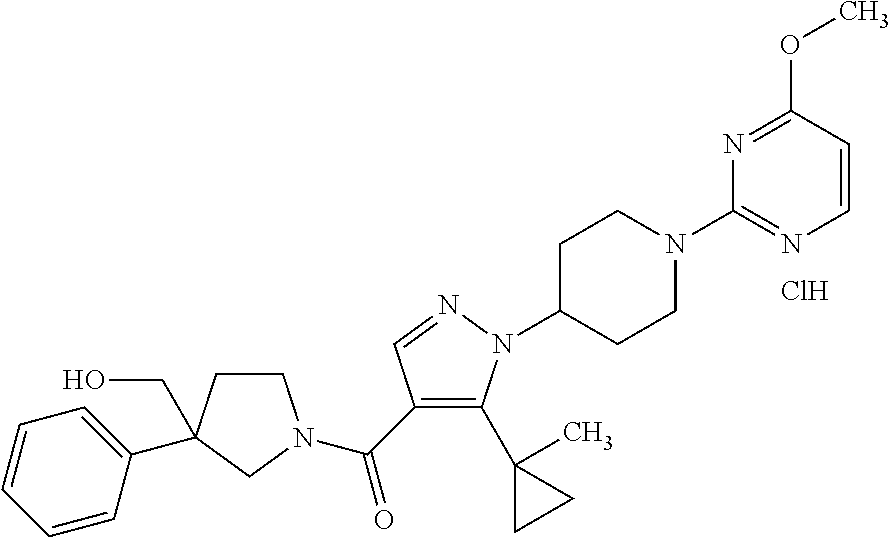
C1CC(C2=CC=CC=C2)(CO)CN1C(C1=C(C2(C)CC2)N(C2CCN(C3=NC=CC(OC)=N3)CC2)N=C1)=O.Cl
